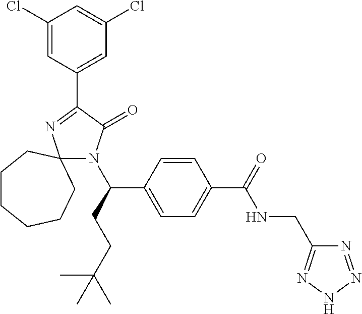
C1(Cl)=CC(C2=NC3(N(C(CCC(C)(C)C)C4=CC=C(C(NCC5=NNN=N5)=O)C=C4)C2=O)CCCCCC3)=CC(Cl)=C1
